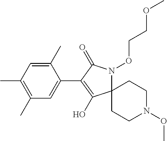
C12(N(OCCOC)C(=O)C(C3=CC(C)=C(C)C=C3C)=C1O)CCN(OC)CC2
